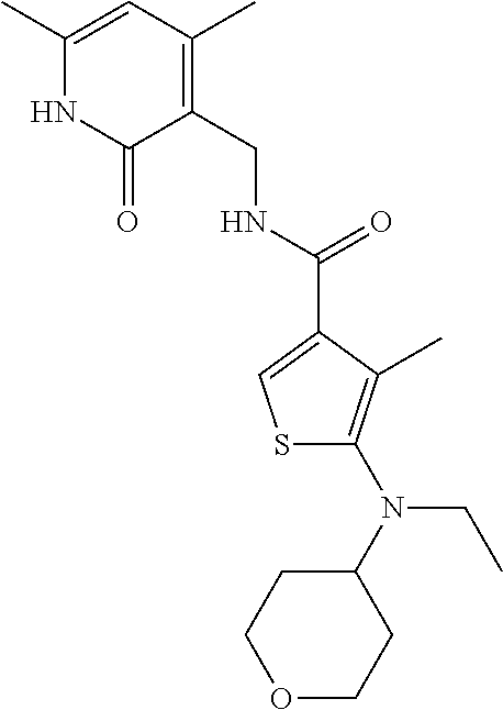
N(C(=O)C1=CSC(N(C2CCOCC2)CC)=C1C)CC1=C(C)C=C(C)NC1=O
